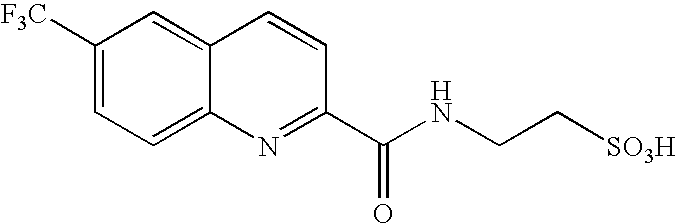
C1([F3C])=CC=C2C(=C1)C=CC(C(NCC[SO3H])=O)=N2
